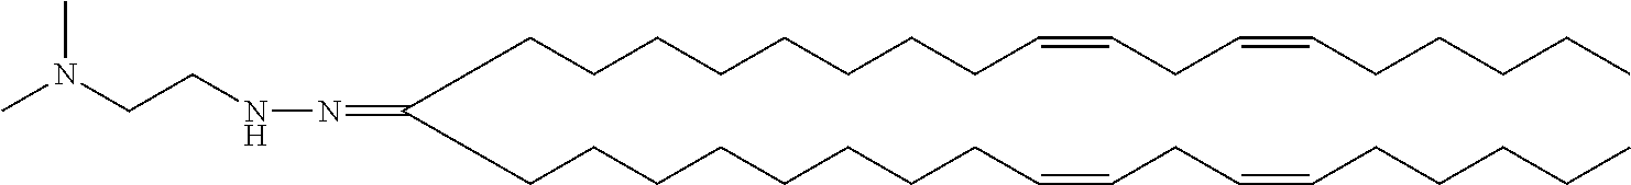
C(CCCCCCCC=CCC=CCCCCC)C(CCCCCCCCC=CCC=CCCCCC)=NNCCN(C)C
